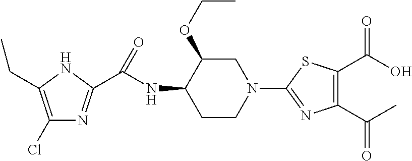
C1(Cl)=C(CC)NC(C(NC2C(OCC)CN(C3=NC(C(C)=O)=C(C(O)=O)S3)CC2)=O)=N1
